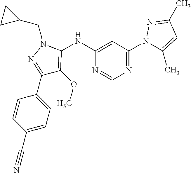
C1(C2=CC=C(C#N)C=C2)=NN(CC2CC2)C(NC2=CC(N3C(C)=CC(C)=N3)=NC=N2)=C1OC
